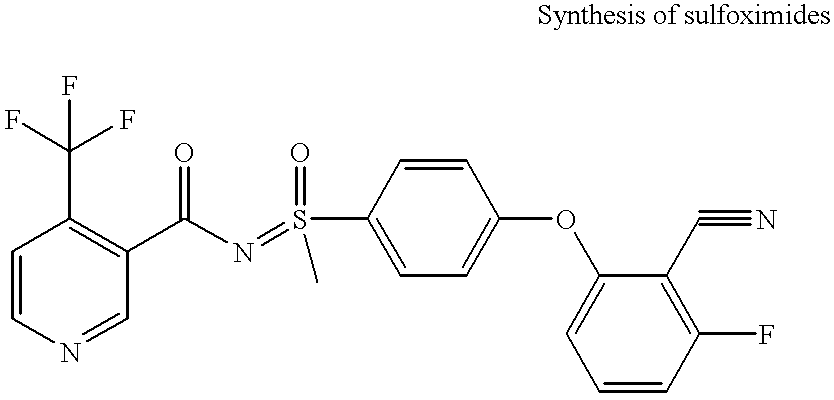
C1=CN=CC(C(N=S(C2=CC=C(OC3=CC=CC(F)=C3C#N)C=C2)(=O)C)=O)=C1C(F)(F)F
